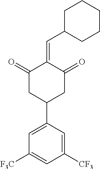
C1(=O)CC(C2=CC([F3C])=CC([CF3])=C2)CC(=O)C1=CC1CCCCC1
